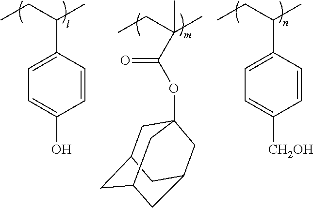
C1=CC(C(CC)C)=CC=C1O.C1=CC(C(CC)C)=CC=C1[CH2OH].C(C(CC)(C)C)(OC12CC3CC(CC(C1)C3)C2)=O
